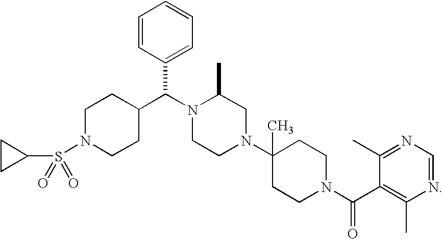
C1CC1S(N1CCC(C(N2CCN(C3(C)CCN(C(C4=C(C)N=CN=C4C)=O)CC3)CC2C)C2=CC=CC=C2)CC1)(=O)=O
